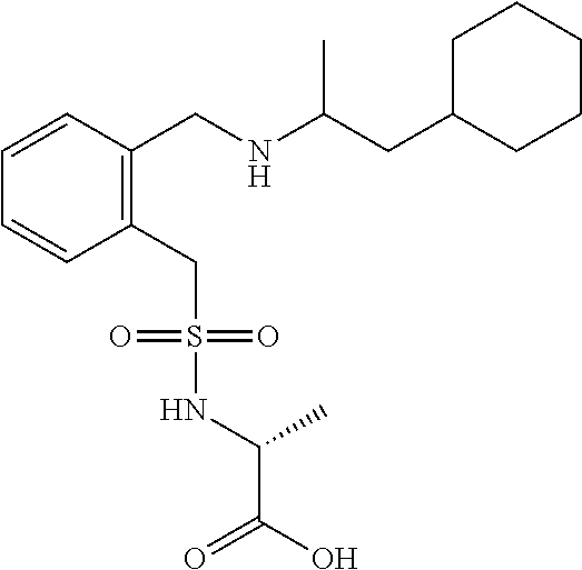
C1C(CC(NCC2=C(CS(NC(C)C(O)=O)(=O)=O)C=CC=C2)C)CCCC1
